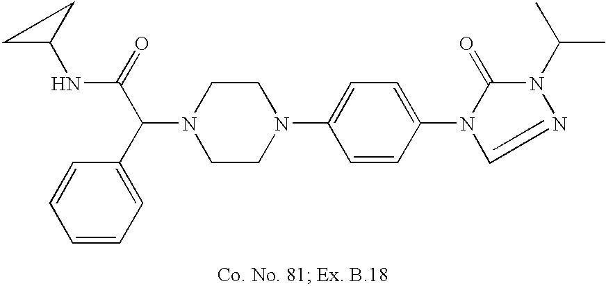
N1(C(C2=CC=CC=C2)C(=O)NC2CC2)CCN(C2=CC=C(N3C(=O)N(C(C)C)N=C3)C=C2)CC1
